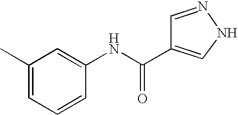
C1(C)=CC=CC(NC(C2=CNN=C2)=O)=C1
